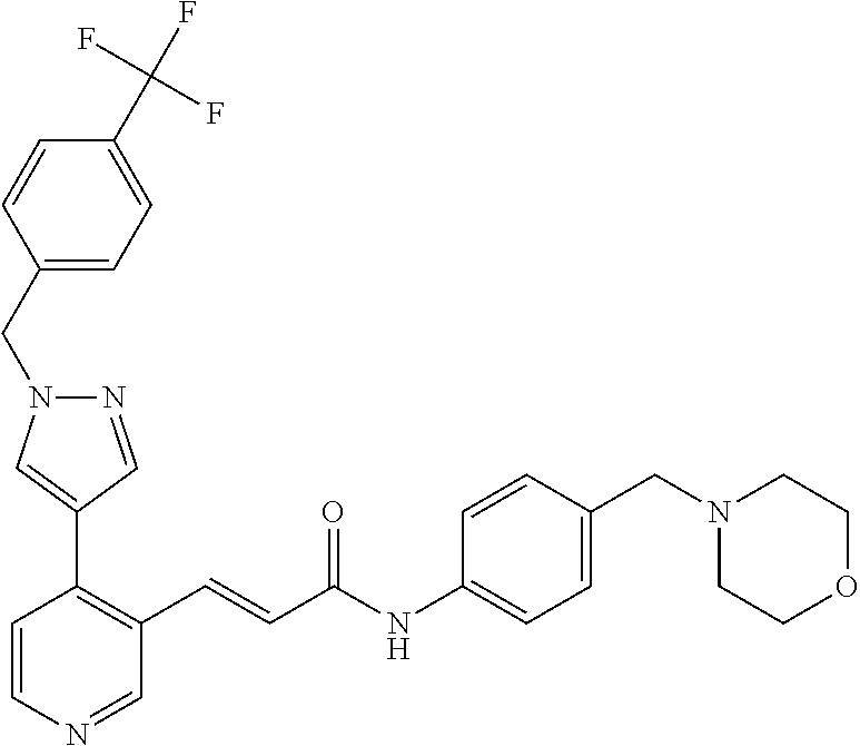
C1=CN=CC(C=CC(=O)NC2=CC=C(CN3CCOCC3)C=C2)=C1C1=CN(CC2=CC=C(C(F)(F)F)C=C2)N=C1
